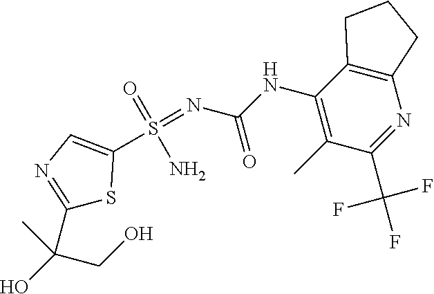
OC(CO)(C)C1=NC=C(S(=NC(=O)NC2=C(C)C(C(F)(F)F)=NC3=C2CCC3)(=O)N)S1
